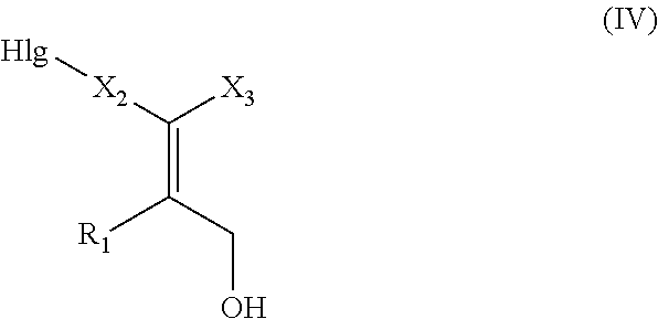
C(=C(CO)[R1])([X3])[X2][Hlg]
